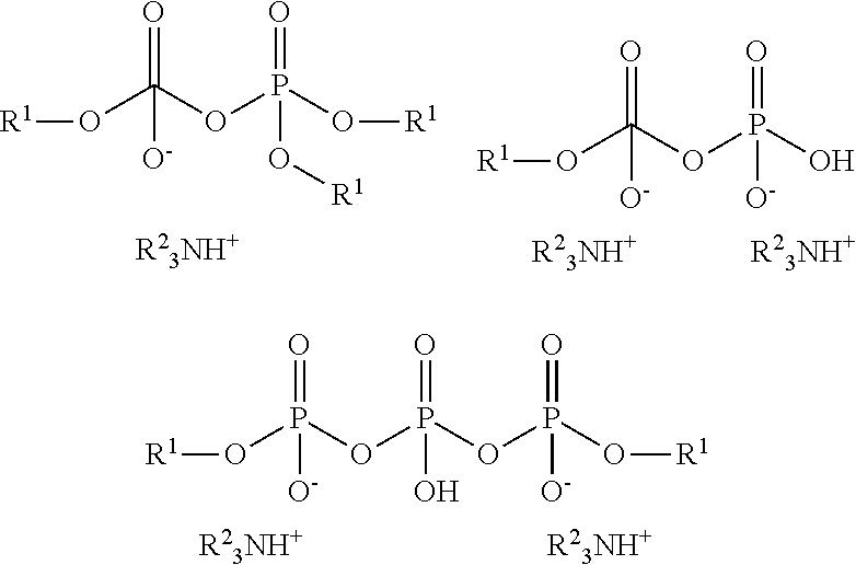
[R1]OC(OP(O[R1])(=O)O[R1])(=O)[O-].[R1]OC(OP(O)(=O)[O-])(=O)[O-].[R1]OP(OP(OP(O[R1])(=O)[O-])(=O)O)(=O)[O-]
